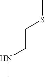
CNCCSC
